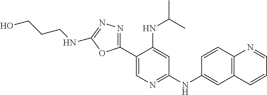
C1(C2=NN=C(NCCCO)O2)=CN=C(NC2=CC3=C(C=C2)N=CC=C3)C=C1NC(C)C
